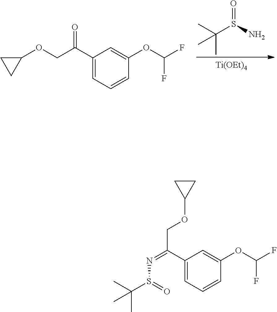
C1(C(COC2CC2)=O)=CC=CC(OC(F)F)=C1.[Ti(OEt)4].C(C)(S(=O)N)(C)C.C1(C(=NS(=O)C(C)(C)C)COC2CC2)=CC=CC(OC(F)F)=C1
